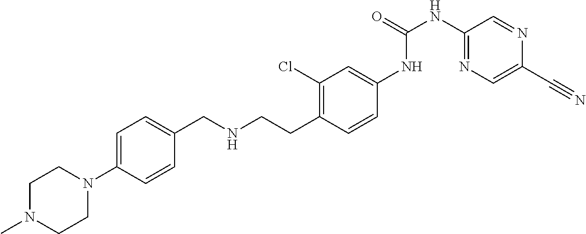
C1=C(N2CCN(C)CC2)C=CC(CNCCC2=C(Cl)C=C(NC(NC3=NC=C(C#N)N=C3)=O)C=C2)=C1
